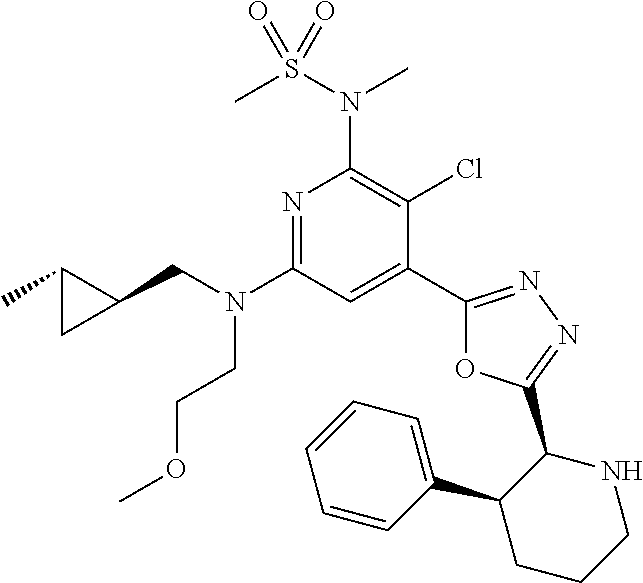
C1(C2=CC(N(CC3C(C)C3)CCOC)=NC(N(S(C)(=O)=O)C)=C2Cl)=NN=C(C2NCCCC2C2=CC=CC=C2)O1
